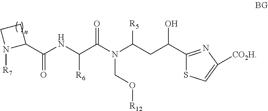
C(=O)(C1CCN1[R7])NC(C(N(C(CC(C1=NC([CO2H])=CS1)O)[R5])CO[R12])=O)[R6]
